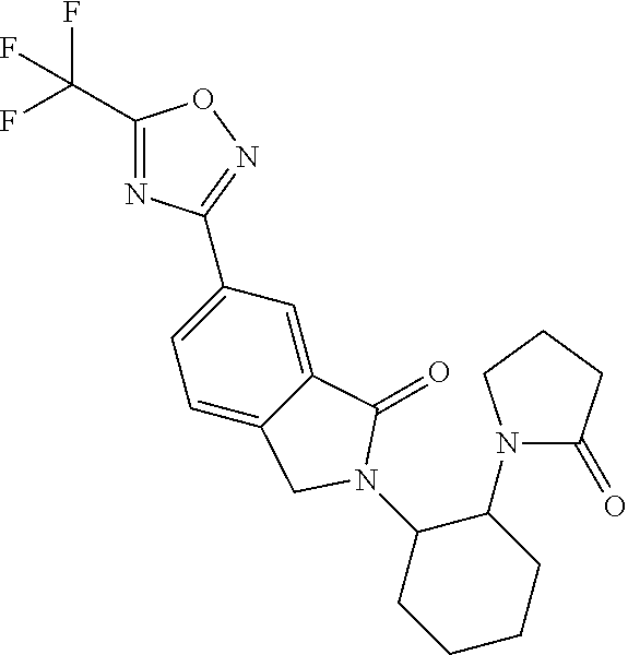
C1(C(F)(F)F)=NC(C2=CC=C3C(=C2)C(=O)N(C2CCCCC2N2C(=O)CCC2)C3)=NO1
